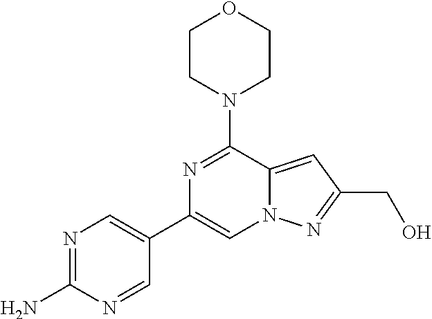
N1=C(N)N=CC(C2=CN3C(=CC(CO)=N3)C(N3CCOCC3)=N2)=C1
